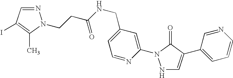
N1C=C(C2=CC=CN=C2)C(=O)N1C1=CC(CNC(CCN2N=CC(I)=C2C)=O)=CC=N1
